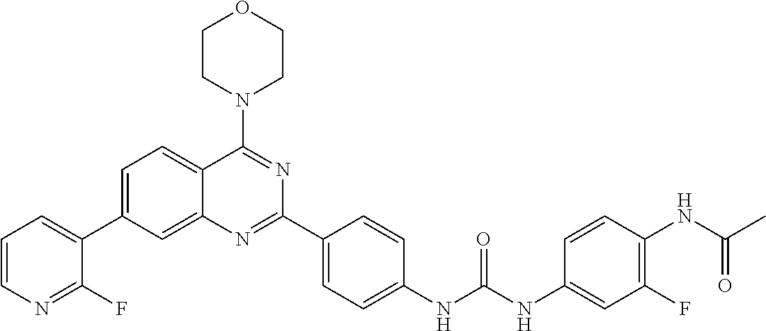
C1=C(C2=CC=CN=C2F)C=C2C(=C1)C(N1CCOCC1)=NC(C1=CC=C(NC(NC3=CC(F)=C(NC(C)=O)C=C3)=O)C=C1)=N2
